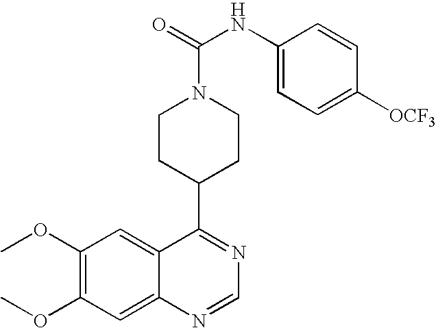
C1(OC)=C(OC)C=C2C(=C1)C(C1CCN(C(=O)NC3=CC=C([OCF3])C=C3)CC1)=NC=N2
